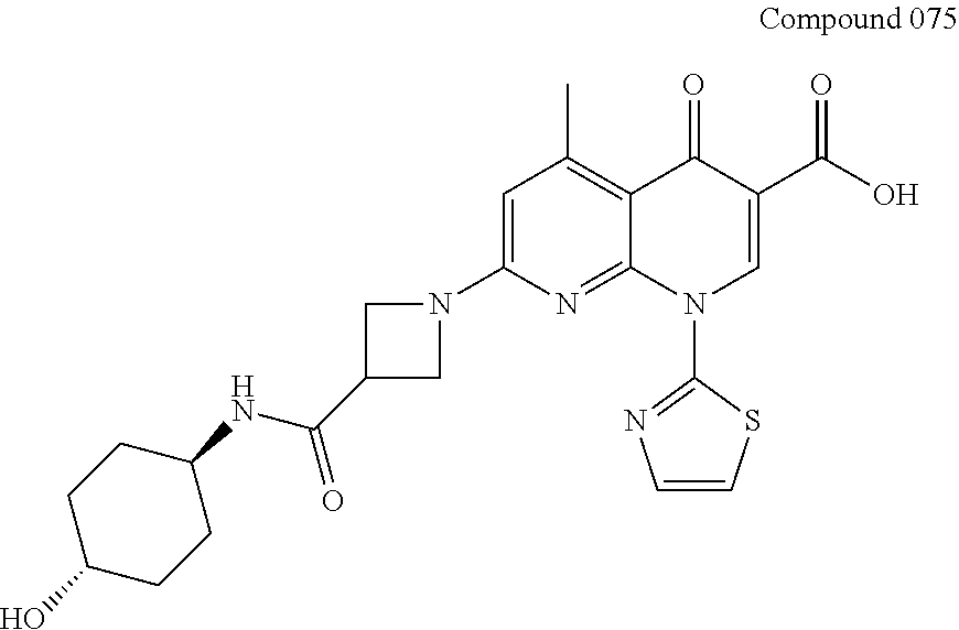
C1C(O)CCC(NC(C2CN(C3=CC(C)=C4C(=N3)N(C3=NC=CS3)C=C(C(O)=O)C4=O)C2)=O)C1
